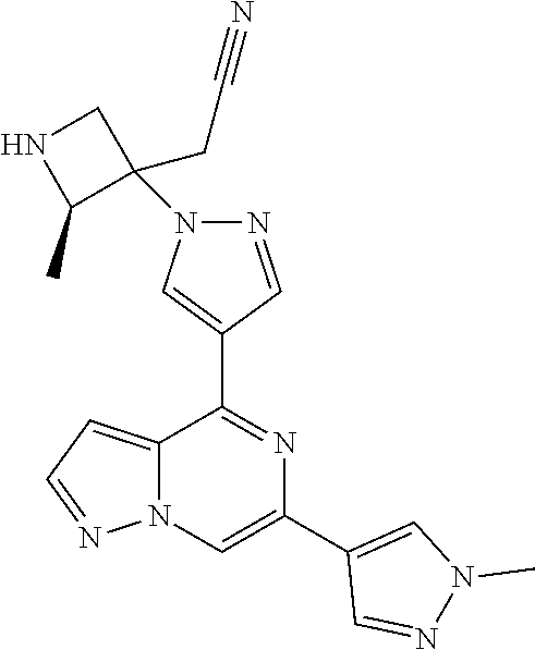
C12=CC=NN1C=C(C1=CN(C)N=C1)N=C2C1=CN(C2(CC#N)CNC2C)N=C1
